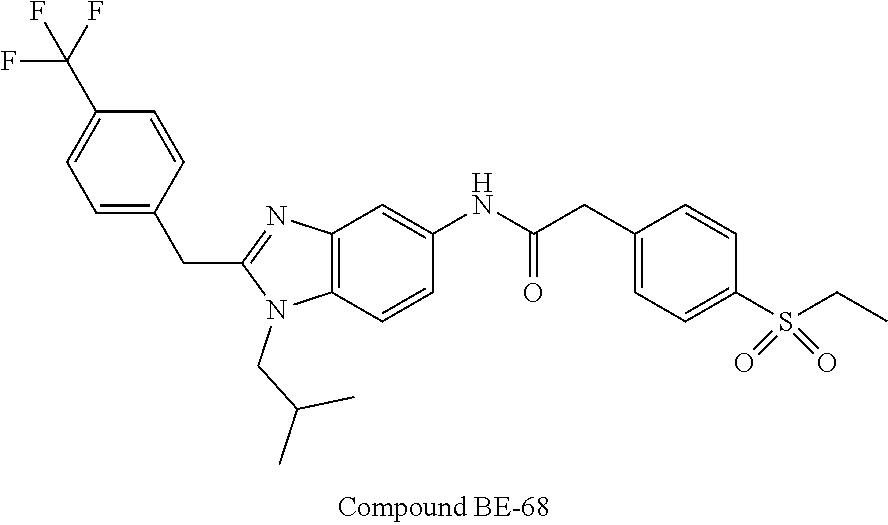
C12=C(C=CC(NC(CC3=CC=C(S(CC)(=O)=O)C=C3)=O)=C1)N(CC(C)C)C(CC1=CC=C(C(F)(F)F)C=C1)=N2
